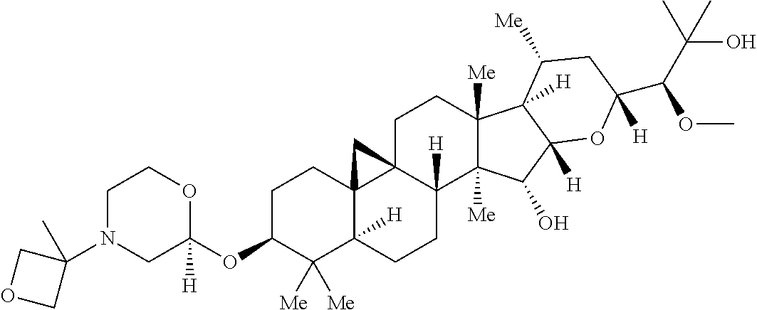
C1C(OC2([H])OCCN(C3(C)COC3)C2)C([Me])([Me])C2([H])C3(C1)C1(CCC4([Me])C([Me])(C(O)C5([H])C4([H])C([Me])CC(C(C(C)(C)O)OC)([H])O5)C1([H])CC2)C3
